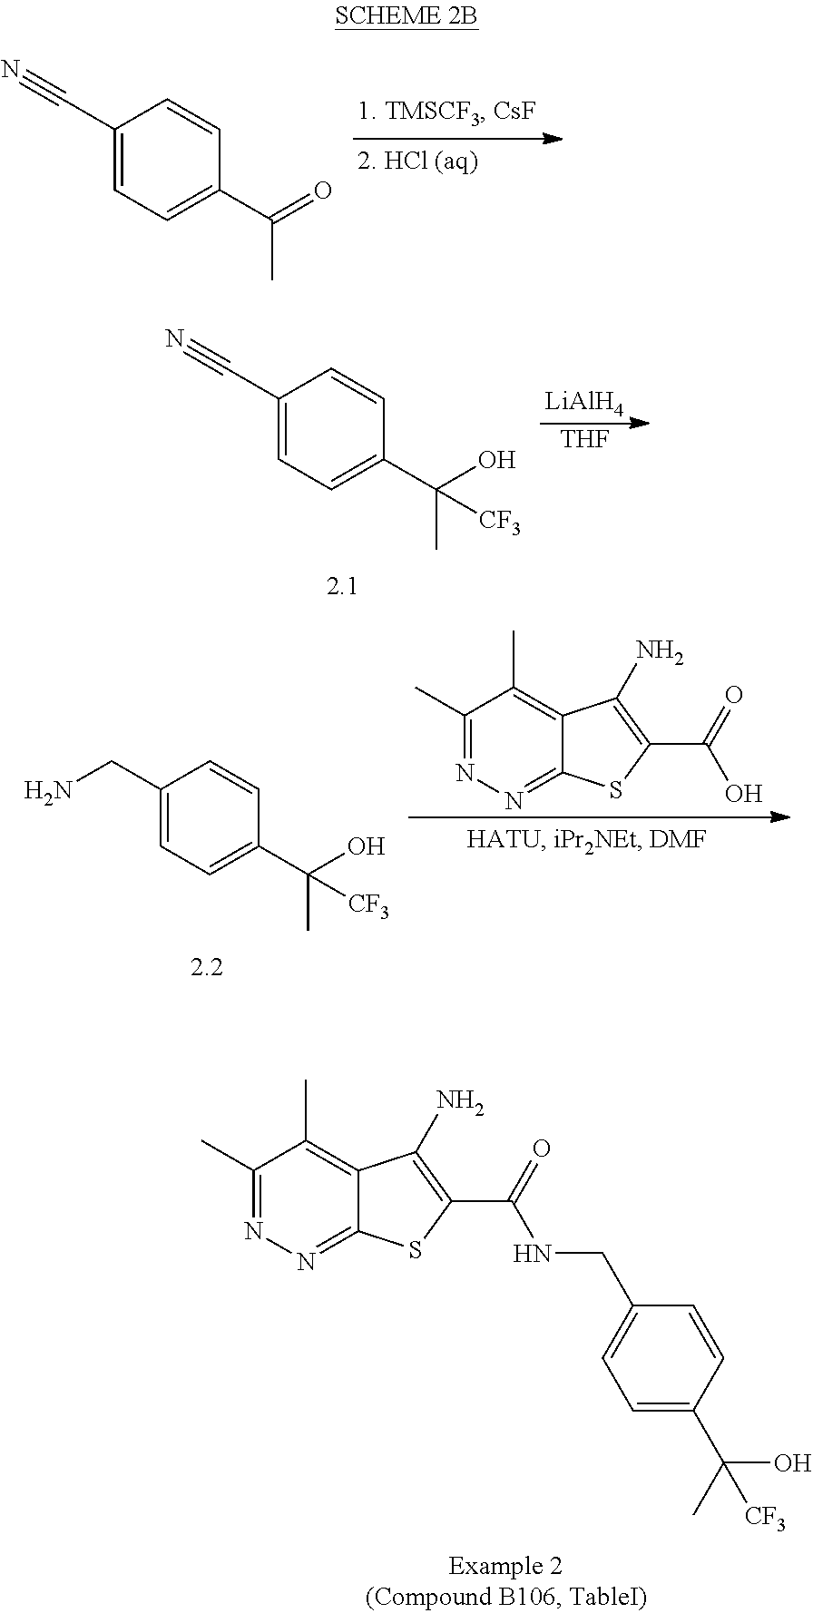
C1(C#N)=CC=C(C(=O)C)C=C1.C1(C#N)=CC=C(C(O)(C)[CF3])C=C1.[LiAlH4].[THF].C1(C)=NN=C2C(=C1C)C(N)=C(C(=O)NCC1=CC=C(C(C)(O)[CF3])C=C1)S2.C1(CN)=CC=C(C(O)(C)[CF3])C=C1.C1(C)=NN=C2C(=C1C)C(N)=C(C(=O)O)S2
